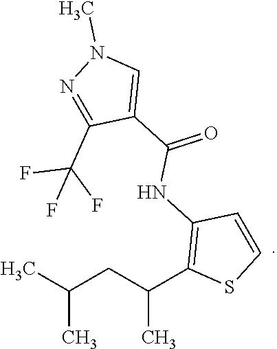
C(C)(C)CC(C1=C(NC(C2=CN(C)N=C2C(F)(F)F)=O)C=CS1)C
